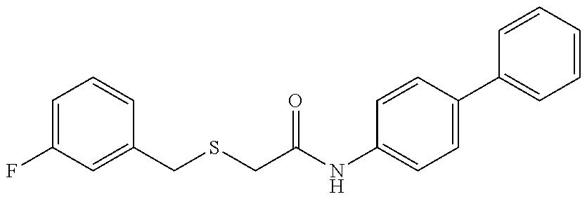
C1=C(F)C=C(CSCC(=O)NC2=CC=C(C3=CC=CC=C3)C=C2)C=C1
